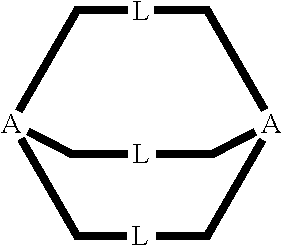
C1[A]2C[L]C[A](C[L]1)C[L]C2
